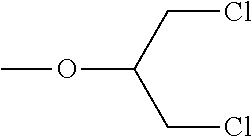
O(C(CCl)CCl)C
